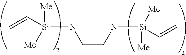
[Si](NCCN[Si](C=C)([Me])[Me])(C=C)([Me])[Me]
